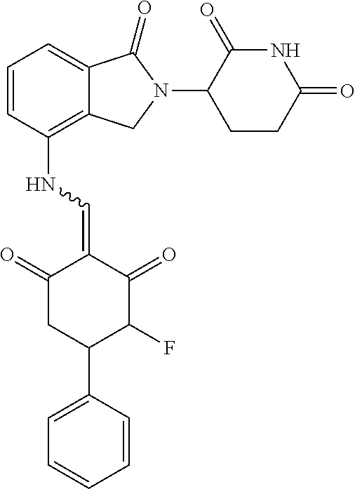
C1(NC=C2C(=O)CC(C3=CC=CC=C3)C(F)C2=O)=C2C(=CC=C1)C(=O)N(C1C(=O)NC(=O)CC1)C2
